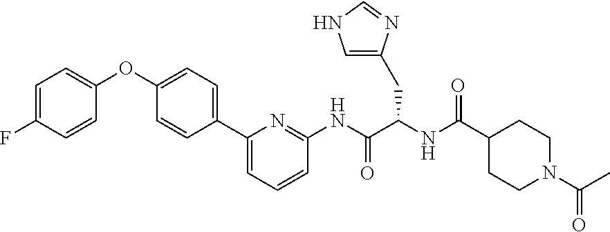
C1=C(F)C=CC(OC2=CC=C(C3=CC=CC(NC(C(NC(=O)C4CCN(C(C)=O)CC4)CC4=CNC=N4)=O)=N3)C=C2)=C1
